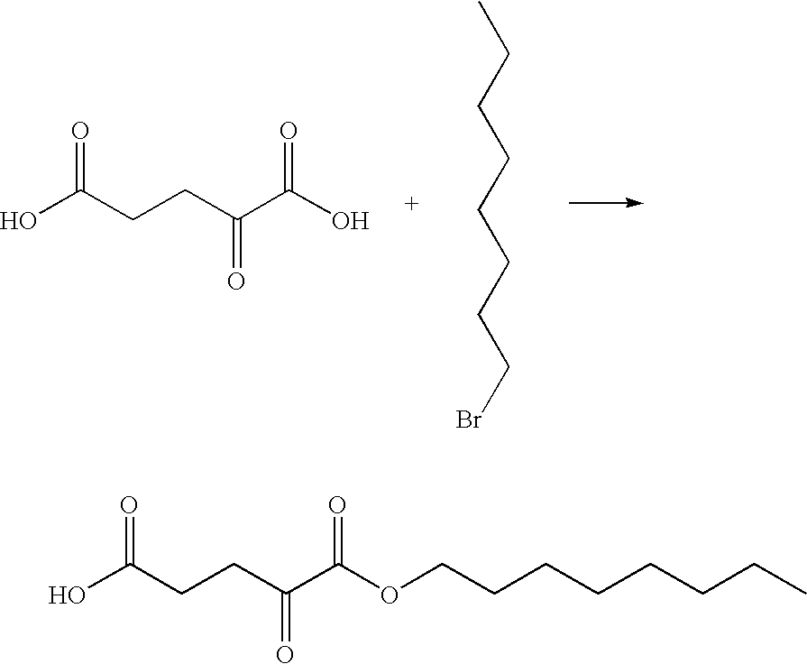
OC(CCC(C(O)=O)=O)=O.CCCCCCCCBr.OC(CCC(C(OCCCCCCCC)=O)=O)=O
